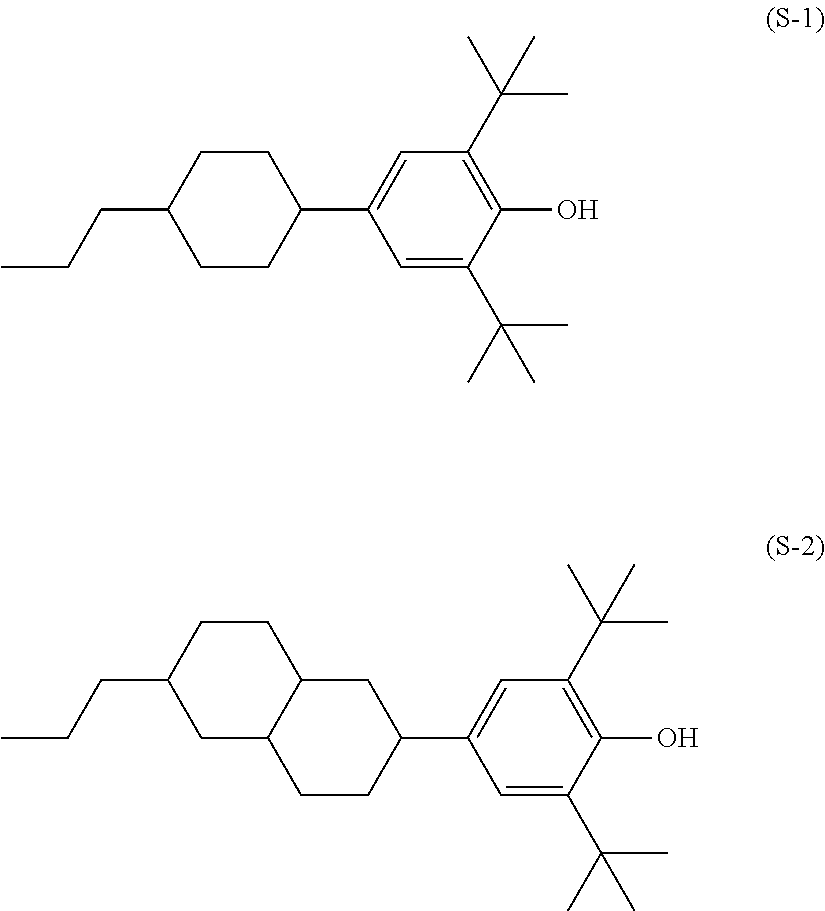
C1(C2CCC(CCC)CC2)=CC(C(C)(C)C)=C(O)C(C(C)(C)C)=C1.C1(C2CC3CCC(CCC)CC3CC2)=CC(C(C)(C)C)=C(O)C(C(C)(C)C)=C1
